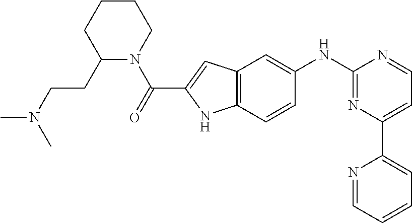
C1(NC2=CC3=C(C=C2)NC(C(N2C(CCN(C)C)CCCC2)=O)=C3)=NC(C2=CC=CC=N2)=CC=N1
